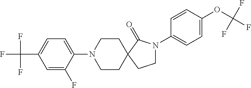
FC(C1=CC=C(N2CCC3(CC2)CCN(C2=CC=C(OC(F)(F)F)C=C2)C3=O)C(F)=C1)(F)F
